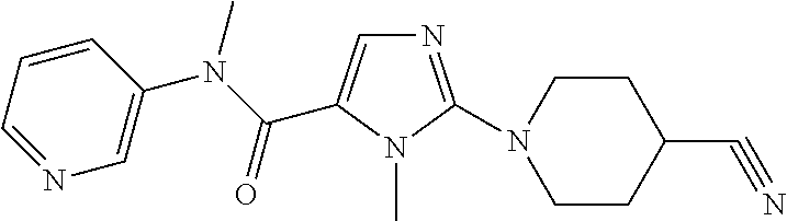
N1=CC=CC(N(C(=O)C2=CN=C(N3CCC(C#N)CC3)N2C)C)=C1
